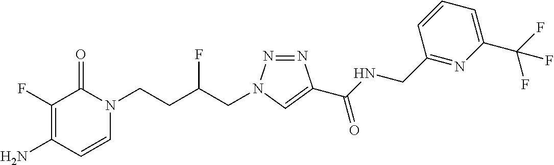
NC1=C(F)C(=O)N(CCC(CN2N=NC(C(NCC3=NC(C(F)(F)F)=CC=C3)=O)=C2)F)C=C1
